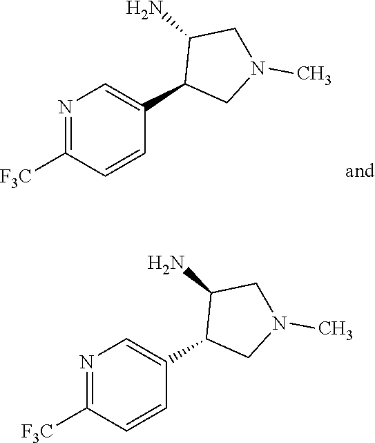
N1=C([F3C])C=CC(C2CN(C)CC2N)=C1.N1=C([F3C])C=CC(C2CN(C)CC2N)=C1
